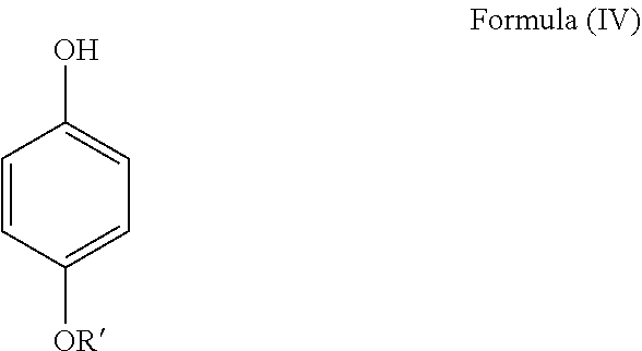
C1=CC([OR])=CC=C1O
